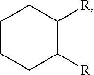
C1CCC([R])C([R])C1
